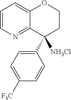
C1=CN=C2C(=C1)OCCC2(C1=CC=C([F3C])C=C1)[NH3Cl]
